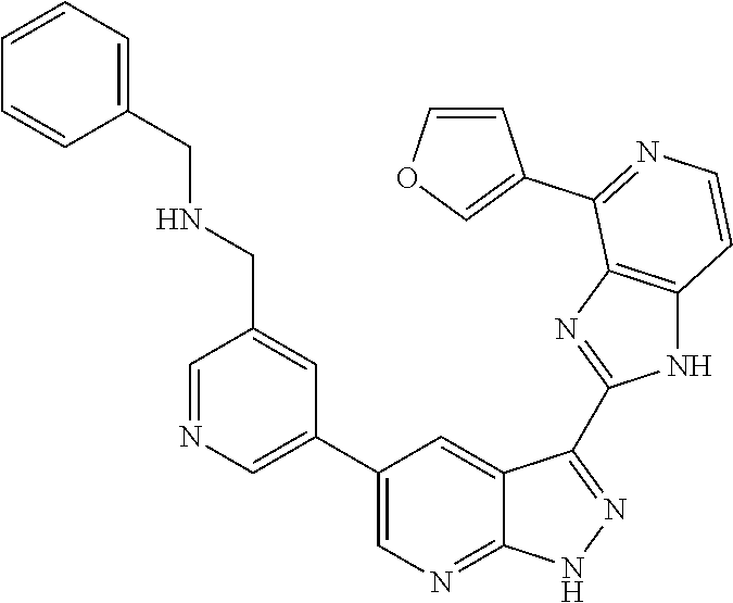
C1=NC=C(C2=CN=C3C(=C2)C(C2=NC4=C(N2)C=CN=C4C2=COC=C2)=NN3)C=C1CNCC1=CC=CC=C1
